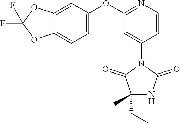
C12=CC(OC3=NC=CC(N4C(=O)C(CC)(C)NC4=O)=C3)=CC=C1OC(F)(F)O2
